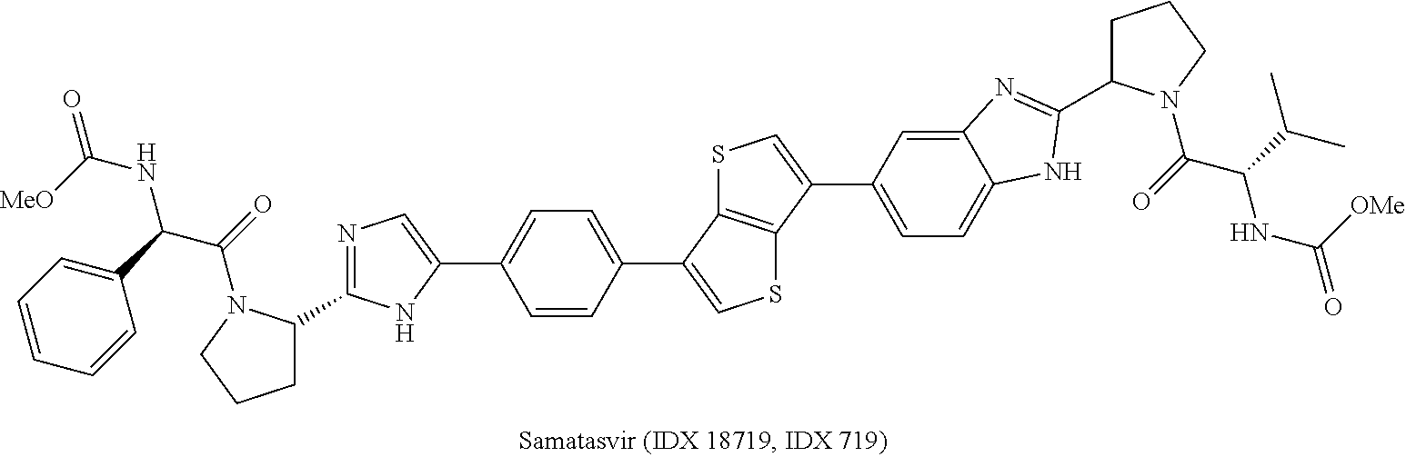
C12=CC(C3=CSC4=C3SC=C4C3=CC=C(C4=CN=C(C5CCCN5C(=O)C(C5=CC=CC=C5)NC(=O)[MeO])N4)C=C3)=CC=C1NC(C1CCCN1C(=O)C(C(C)C)NC(=O)[OMe])=N2
